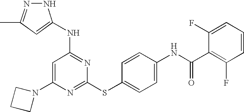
C1=C(N2CCC2)N=C(SC2=CC=C(NC(C3=C(F)C=CC=C3F)=O)C=C2)N=C1NC1=CC(C)=NN1
